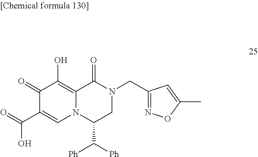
C1(=O)C(C(=O)O)=CN2C(=C1O)C(=O)N(CC1=NOC(C)=C1)CC2C([Ph])[Ph]
